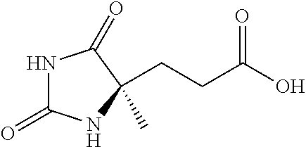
N1C(=O)NC(C)(CCC(O)=O)C1=O
